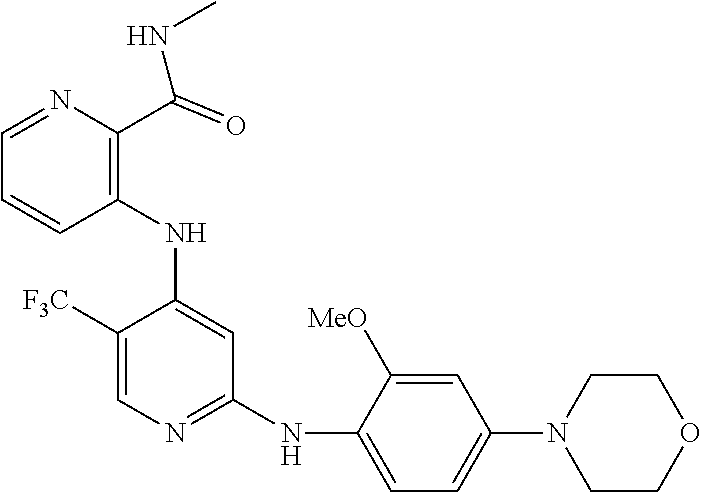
N1=CC=CC(NC2=CC(NC3=CC=C(N4CCOCC4)C=C3[MeO])=NC=C2[F3C])=C1C(NC)=O
